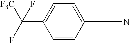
C1=CC(C#N)=CC=C1C(F)([F3C])F
